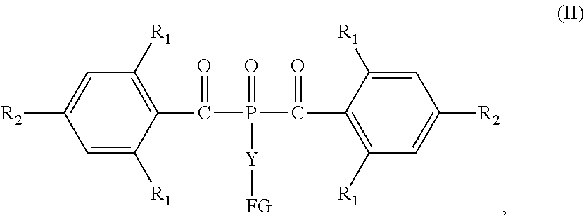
C1=C([R1])C(C(=O)P(=O)(C(=O)C2=C([R1])C=C([R2])C=C2[R1])[Y][FG])=C([R1])C=C1[R2]
